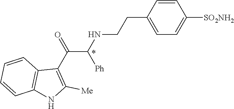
C1=CC(CCNC(C(C2=C([Me])NC3=C2C=CC=C3)=O)[Ph])=CC=C1[SO2NH2]
